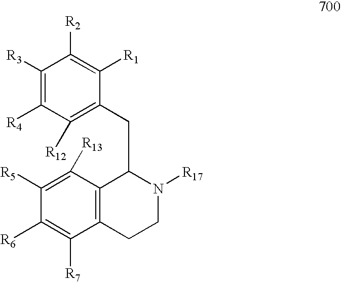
C1([R3])=C([R4])C([R12])=C(CC2C3=C(CCN2[R17])C([R7])=C([R6])C([R5])=C3[R13])C([R1])=C1[R2]
